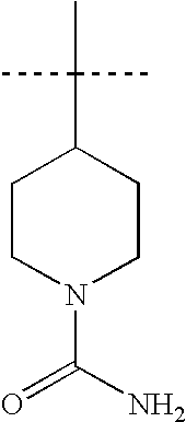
C1CN(C(N)=O)CCC1C(C)(C)C
